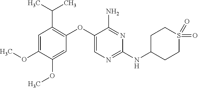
C1(OC)=CC(OC2=CN=C(NC3CCS(=O)(=O)CC3)N=C2N)=C(C(C)C)C=C1OC
